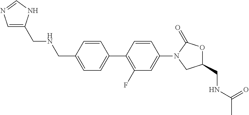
C(NCC1=CC=C(C2=C(F)C=C(N3CC(CNC(C)=O)OC3=O)C=C2)C=C1)C1=CN=CN1
